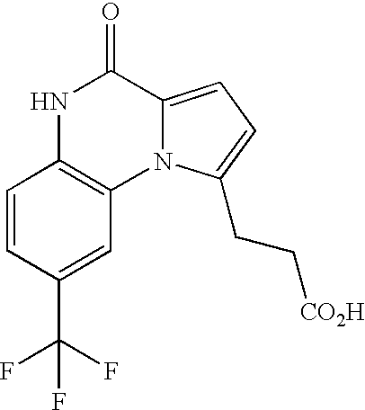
C1=CC(C(F)(F)F)=CC2=C1NC(=O)C1=CC=C(CC[CO2H])N21
